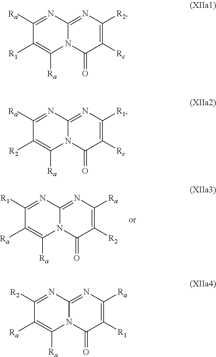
C1([R1])=NC2=NC([Ra])=C([R2])C(=O)N2C([Ra])=C1[Ra].C1([Ra])=NC2=NC([R2])=C([Rc])C(=O)N2C([Ra])=C1[R1].C1([Ra])=NC2=NC([R1])=C([Rc])C(=O)N2C([Ra])=C1[R2].C1([R2])=NC2=NC([Ra])=C([R1])C(=O)N2C([Ra])=C1[Ra]
